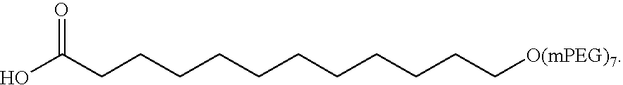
OC(CCCCCCCCCCC[O(mPEG)7])=O
